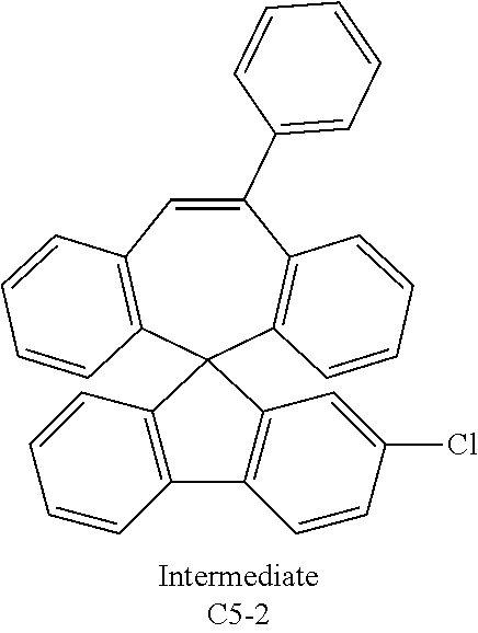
C1=C(C2=CC=CC=C2)C2=C(C=CC=C2)C2(C3=C1C=CC=C3)C1=C(C3=C2C=C(Cl)C=C3)C=CC=C1
